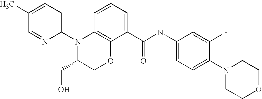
C1(N2C(CO)COC3=C2C=CC=C3C(NC2=CC=C(N3CCOCC3)C(F)=C2)=O)=CC=C(C)C=N1
